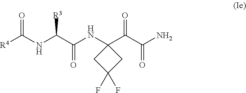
[R4]C(NC(C(NC1(C(C(N)=O)=O)CC(F)(F)C1)=O)[R3])=O
